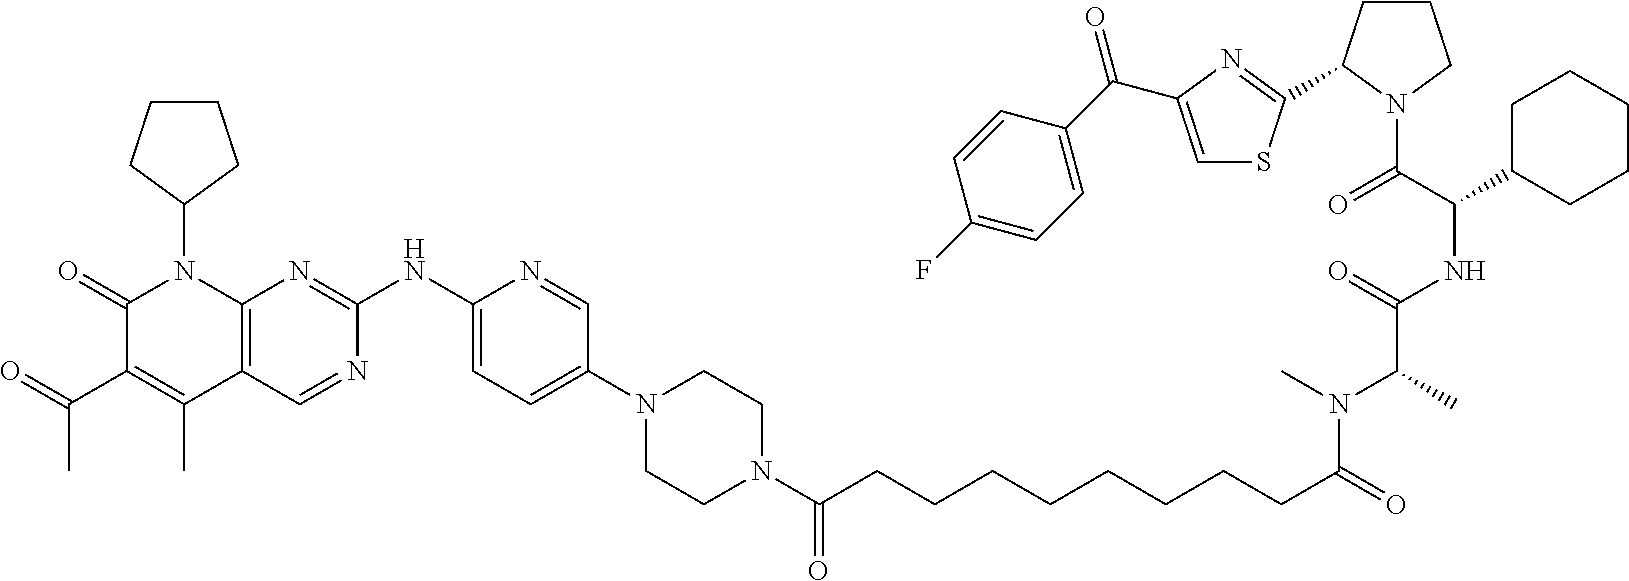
C1(=O)C(C(C)=O)=C(C)C2=C(N1C1CCCC1)N=C(NC1=CC=C(N3CCN(C(CCCCCCCCC(N(C)C(C(=O)NC(C(=O)N4CCCC4C4=NC(C(C5=CC=C(F)C=C5)=O)=CS4)C4CCCCC4)C)=O)=O)CC3)C=N1)N=C2
